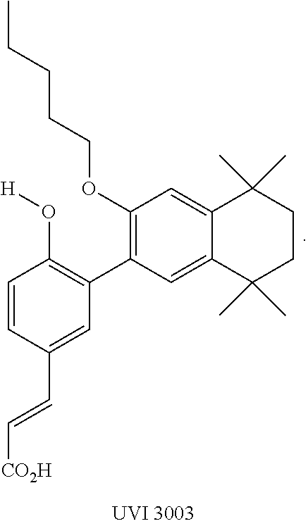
C1(OCCCCC)=C(C2=C(O[H])C=CC(C=C[CO2H])=C2)C=C2C(=C1)C(C)(C)CCC2(C)C
